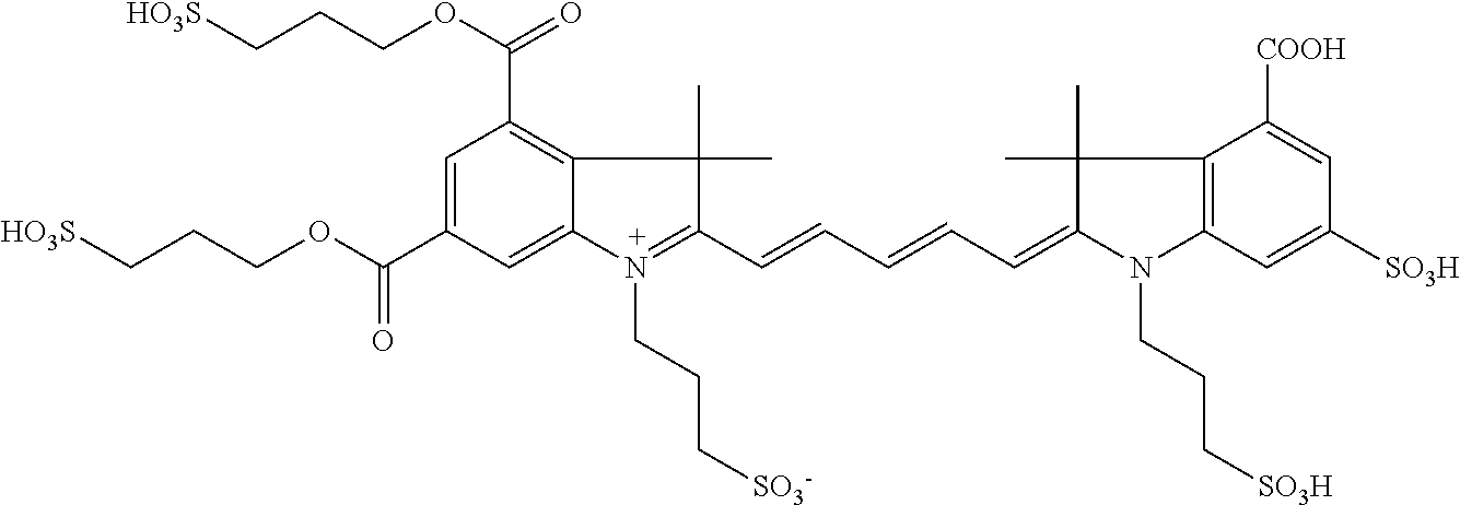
C1=C(C(=O)OCCC[HO3S])C=C2C(=C1C(OCCC[HO3S])=O)C(C)(C)C(C=CC=CC=C1C(C)(C)C3=C(C=C([SO3H])C=C3[COOH])N1CCC[SO3H])=N2CCC[SO3-]
